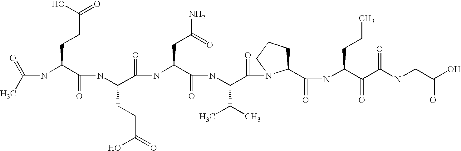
CC(=O)NC(C(NC(C(NC(C(NC(C(=O)N1C(C(NC(C(C(NCC(O)=O)=O)=O)CCC)=O)CCC1)C(C)C)=O)CC(N)=O)=O)CCC(=O)O)=O)CCC(=O)O
